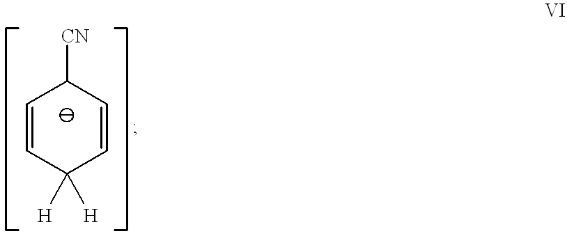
C1=CC([H])([H])C=CC1[CN]
